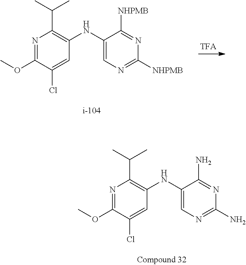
N1=C(OC)C(Cl)=CC(NC2=CN=C([NHPMB])N=C2[NHPMB])=C1C(C)C.N1=C(OC)C(Cl)=CC(NC2=CN=C(N)N=C2N)=C1C(C)C
